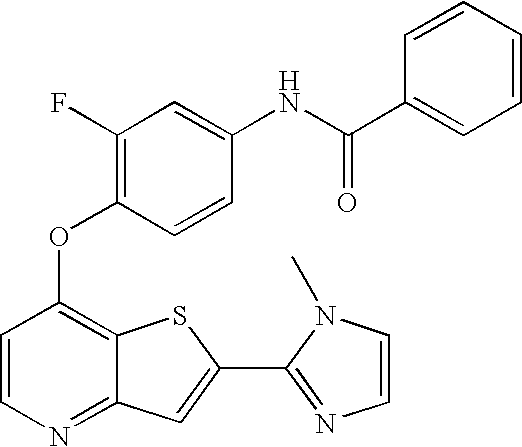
C1=CN=C2C(=C1OC1=C(F)C=C(NC(C3=CC=CC=C3)=O)C=C1)SC(C1=NC=CN1C)=C2
